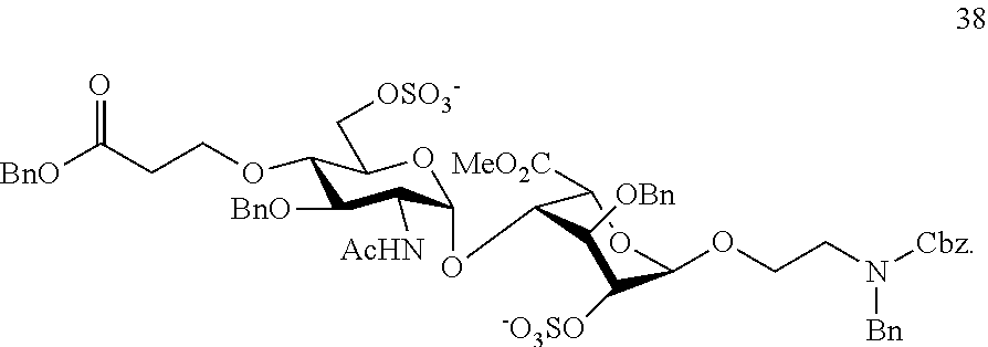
O1C(OC2C([MeO2C])OC(OCCN([Cbz])[Bn])C([-O3SO])C2[OBn])C([AcHN])C([BnO])C(OCCC([BnO])=O)C1C[OSO3-]
